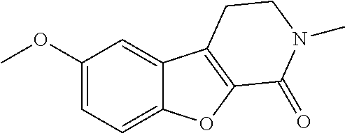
C1(OC)=CC=C2C(=C1)C1=C(O2)C(=O)N(C)CC1
